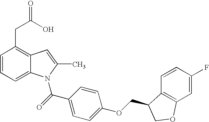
C1=CC=C2C(=C1CC(O)=O)C=C(C)N2C(C1=CC=C(OCC2C3=C(C=C(F)C=C3)OC2)C=C1)=O
